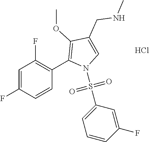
C1=C(F)C=CC(C2=C(OC)C(CNC)=CN2S(C2=CC=CC(F)=C2)(=O)=O)=C1F.Cl
